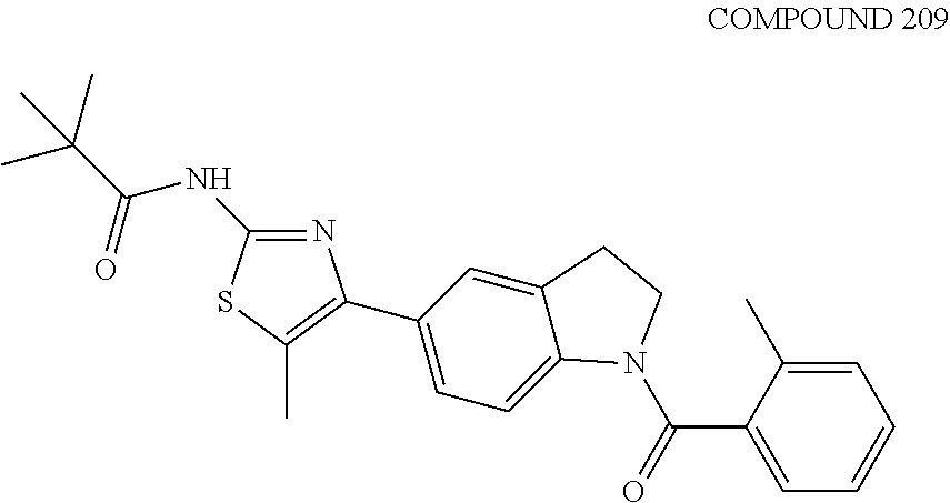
C1(C2=C(C)SC(NC(C(C)(C)C)=O)=N2)=CC=C2C(=C1)CCN2C(C1=CC=CC=C1C)=O
